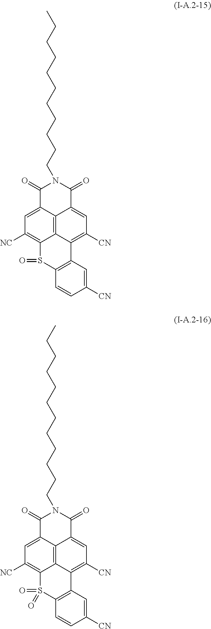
C1=C([CN])C=CC2=C1C1=C([CN])C=C3C4=C1C(=C([NC])C=C4C(=O)N(CCCCCCCCCCC)C3=O)S2=O.C1=C([CN])C=CC2=C1C1=C([CN])C=C3C4=C1C(=C([NC])C=C4C(=O)N(CCCCCCCCCCCC)C3=O)S2(=O)=O
